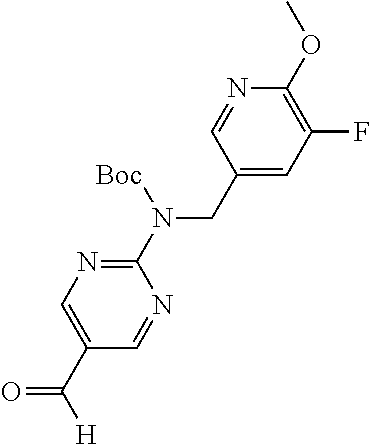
C1(CN(C2=NC=C(C([H])=O)C=N2)[Boc])=CC(F)=C(OC)N=C1
